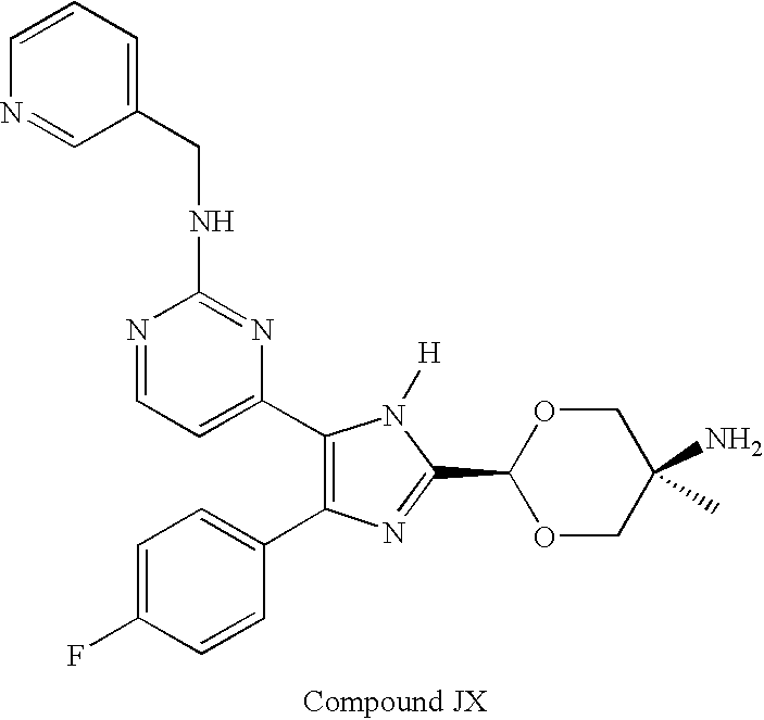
C1=C(F)C=CC(C2=C(C3=CC=NC(NCC4=CC=CN=C4)=N3)N([H])C(C3OCC(N)(C)CO3)=N2)=C1
